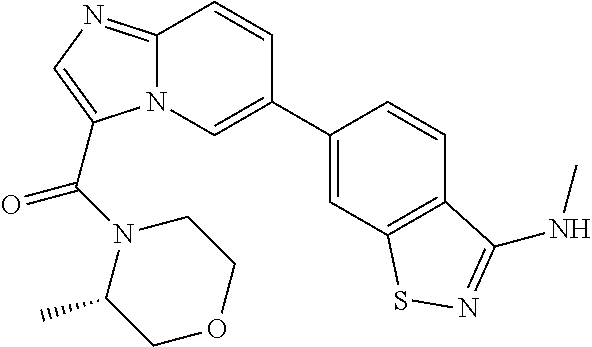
C1(C2=CN3C(=NC=C3C(=O)N3C(C)COCC3)C=C2)=CC2=C(C=C1)C(NC)=NS2
